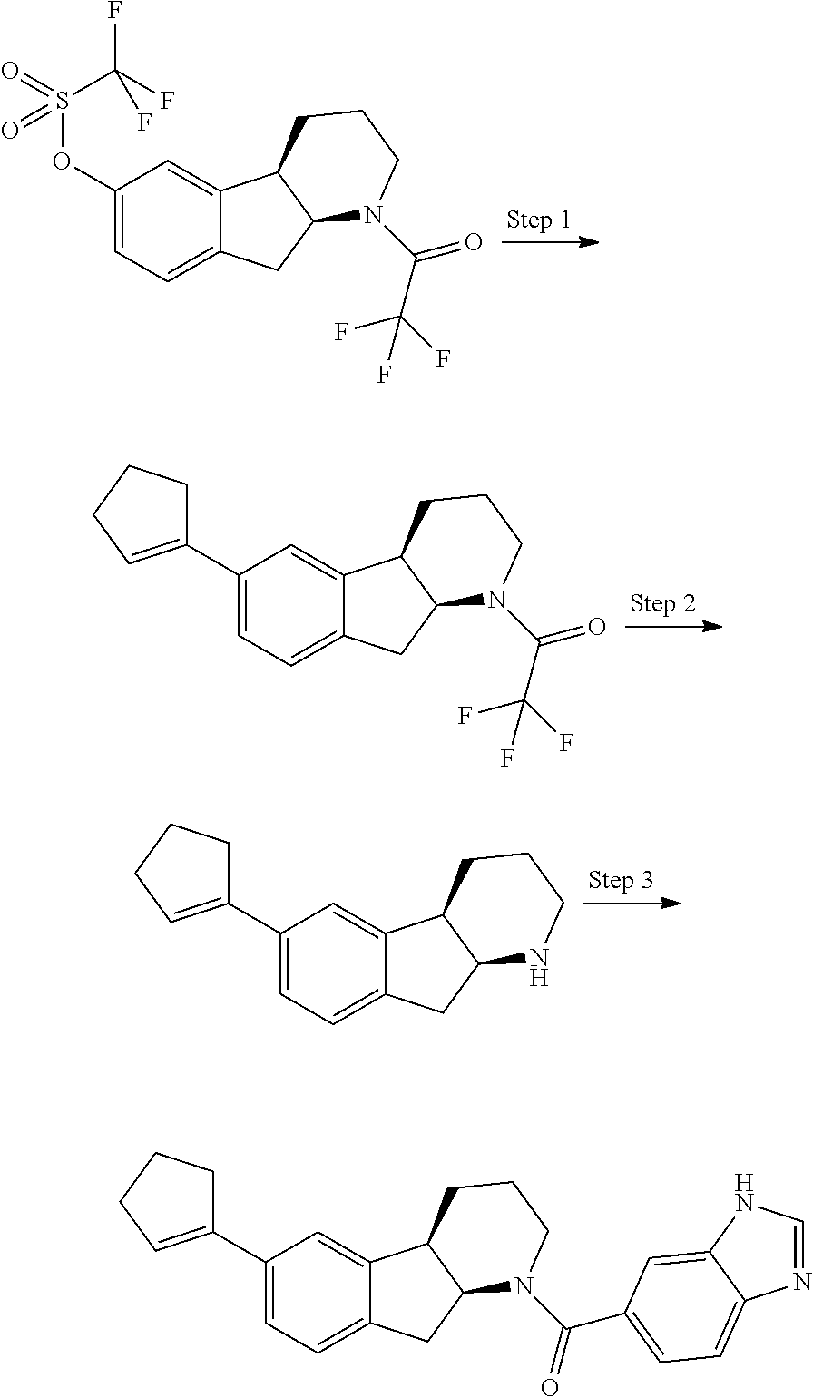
C1(OS(=O)(C(F)(F)F)=O)=CC=C2C(=C1)C1C(C2)N(C(=O)C(F)(F)F)CCC1.C1(C2=CCCC2)=CC=C2C(=C1)C1C(C2)N(C(=O)C(F)(F)F)CCC1.C1(C2=CCCC2)=CC=C2C(=C1)C1C(C2)NCCC1.C1(C2=CCCC2)=CC=C2C(=C1)C1C(C2)N(C(=O)C2=CC=C3N=CNC3=C2)CCC1
